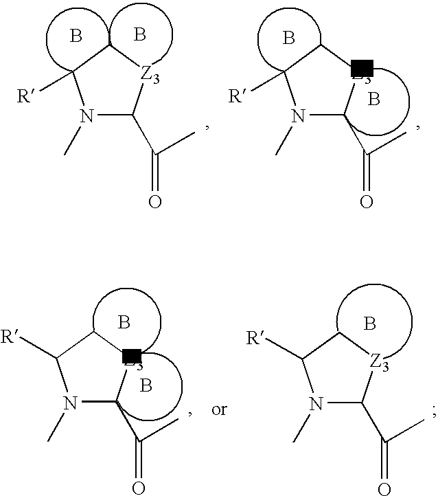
N1(C)C(C(C)=O)[Z3]CC1[R].B.N1(C)C(C(C)=O)[Z3]CC1[R].B.B.B.N1(C)C(C(C)=O)[Z3]CC1[R].B.N1(C)C(C(C)=O)[Z3]CC1[R].B.B
